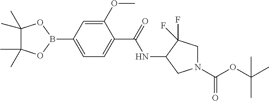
C1(C)(C)C(C)(C)OB(C2=CC=C(C(=O)NC3CN(C(=O)OC(C)(C)C)CC3(F)F)C(OC)=C2)O1
